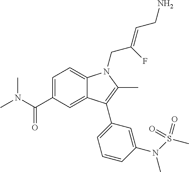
C1=C(C(N(C)C)=O)C=C2C(=C1)N(CC(=CCN)F)C(C)=C2C1=CC=CC(N(C)S(=O)(=O)C)=C1
